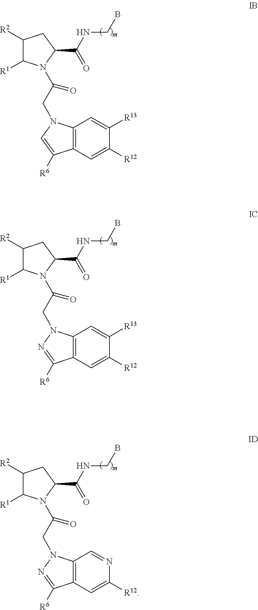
C1([R2])C([R1])N(C(CN2C3=C(C([R6])=C2)C=C([R12])C([R13])=C3)=O)C(C(NCB)=O)C1.C1([R2])C([R1])N(C(CN2C3=C(C([R6])=N2)C=C([R12])C([R13])=C3)=O)C(C(NCB)=O)C1.C1([R2])C([R1])N(C(CN2C3=C(C([R6])=N2)C=C([R12])N=C3)=O)C(C(NCB)=O)C1
